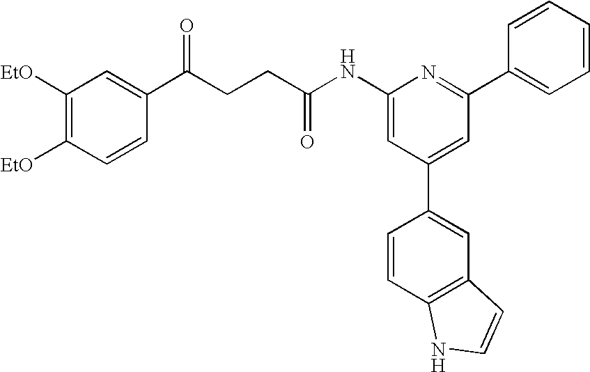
C1(NC(CCC(C2=CC([EtO])=C([EtO])C=C2)=O)=O)=CC(C2=CC3=C(C=C2)NC=C3)=CC(C2=CC=CC=C2)=N1
